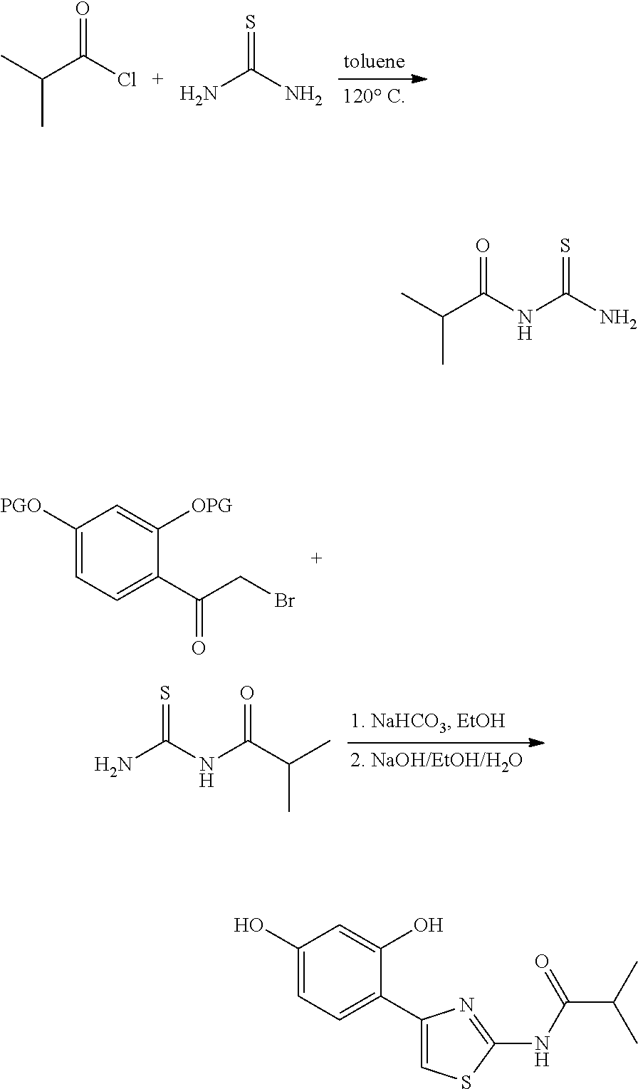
CC(C(Cl)=O)C.NC(N)=S.C1([PGO])=CC=C(C(CBr)=O)C([OPG])=C1.NC(NC(C(C)C)=O)=S.CC(C(NC(N)=S)=O)C.C1(O)=CC=C(C2=CSC(NC(C(C)C)=O)=N2)C(O)=C1
